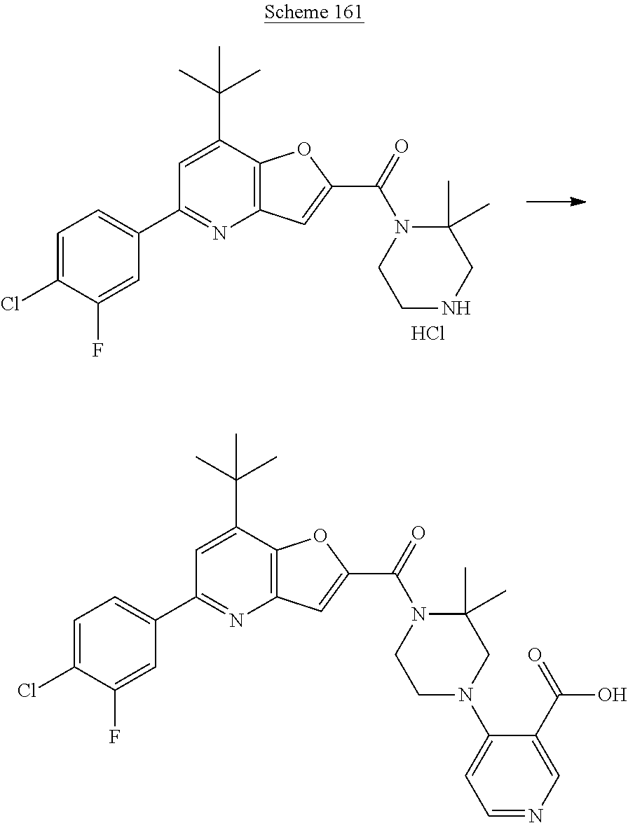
C1(C2=CC=C(Cl)C(F)=C2)=NC2=C(C(C(C)(C)C)=C1)OC(C(N1C(C)(C)CN(C3=CC=NC=C3C(=O)O)CC1)=O)=C2.C1(C2=CC=C(Cl)C(F)=C2)=NC2=C(C(C(C)(C)C)=C1)OC(C(N1C(C)(C)CNCC1)=O)=C2.Cl
